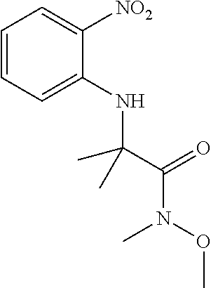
C1=CC=C(NC(C(=O)N(OC)C)(C)C)C([NO2])=C1
